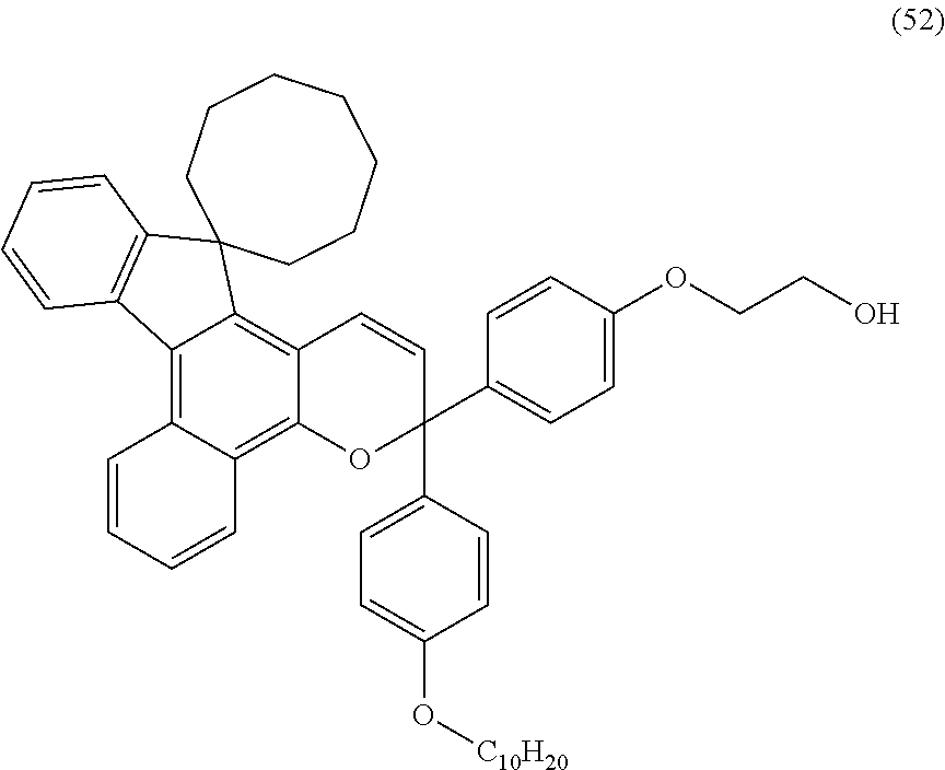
C12=C3C(=C4C(=C1C1(C5=C2C=CC=C5)CCCCCCC1)C=CC(C1=CC=C(O[C10H20])C=C1)(C1=CC=C(OCCO)C=C1)O4)C=CC=C3
